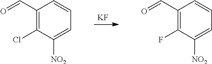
[KF].C1(C=O)=C(Cl)C([NO2])=CC=C1.C1(C=O)=C(F)C([NO2])=CC=C1
